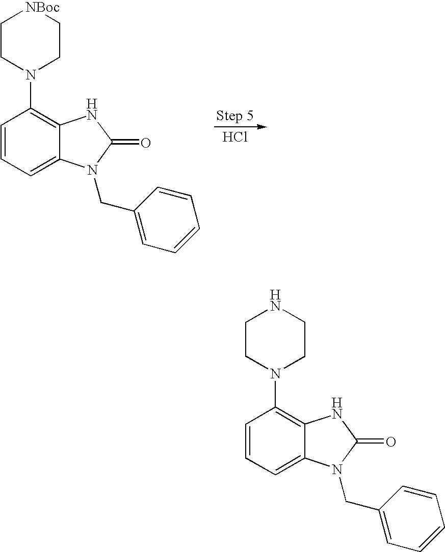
Cl.C1CN(C2=C3C(=CC=C2)N(CC2=CC=CC=C2)C(=O)N3)CC[NBoc]1.C1CN(C2=C3C(=CC=C2)N(CC2=CC=CC=C2)C(=O)N3)CCN1
